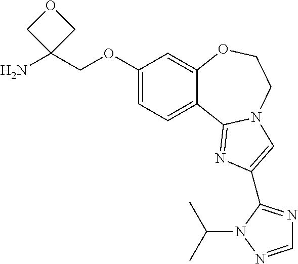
C1(OCC2(N)COC2)=CC=C2C(=C1)OCCN1C2=NC(C2=NC=NN2C(C)C)=C1
